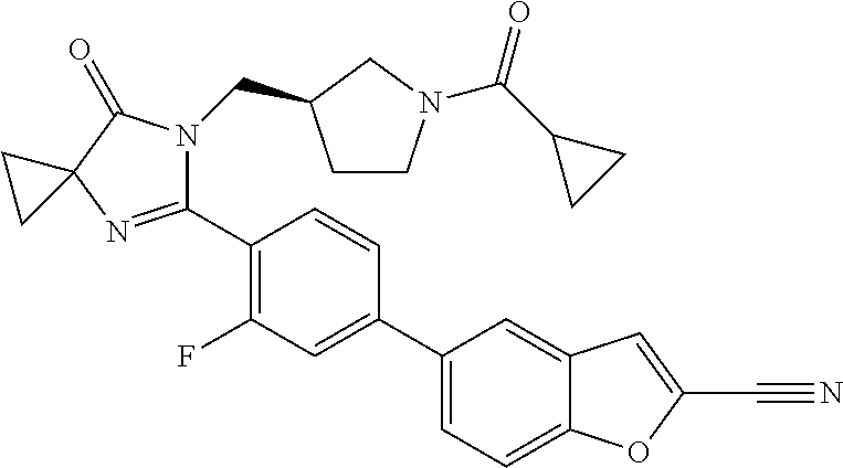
C12=CC(C3=CC(F)=C(C4=NC5(C(=O)N4CC4CCN(C(C6CC6)=O)C4)CC5)C=C3)=CC=C1OC(C#N)=C2
